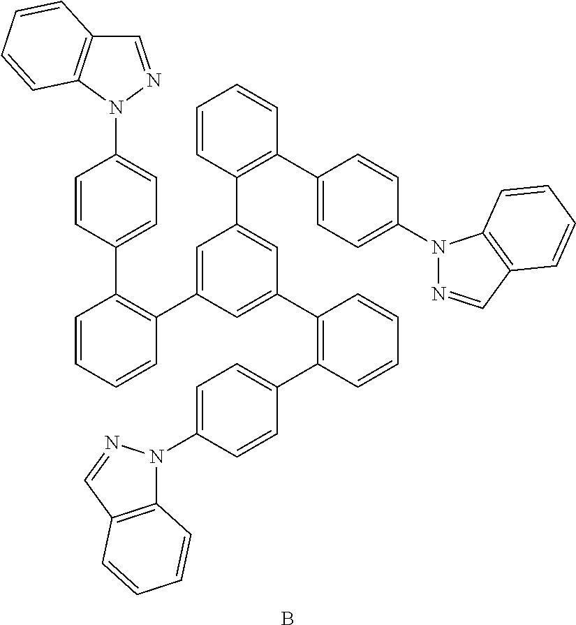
C1=CC=CC(C2=CC(C3=C(C4=CC=C(N5N=CC6=C5C=CC=C6)C=C4)C=CC=C3)=CC(C3=C(C4=CC=C(N5C6=C(C=N5)C=CC=C6)C=C4)C=CC=C3)=C2)=C1C1=CC=C(N2C3=C(C=N2)C=CC=C3)C=C1.B
